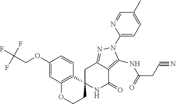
C1C2=NN(C3=CC=C(C)C=N3)C(NC(CC#N)=O)=C2C(=O)NC12CCOC1=C2C=CC(OCC(F)(F)F)=C1
